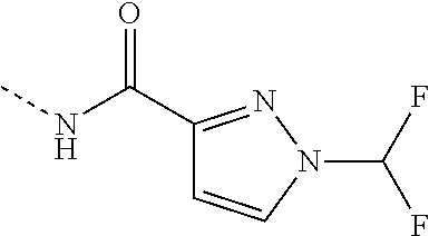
C1(C(=O)NC)=NN(C(F)F)C=C1
